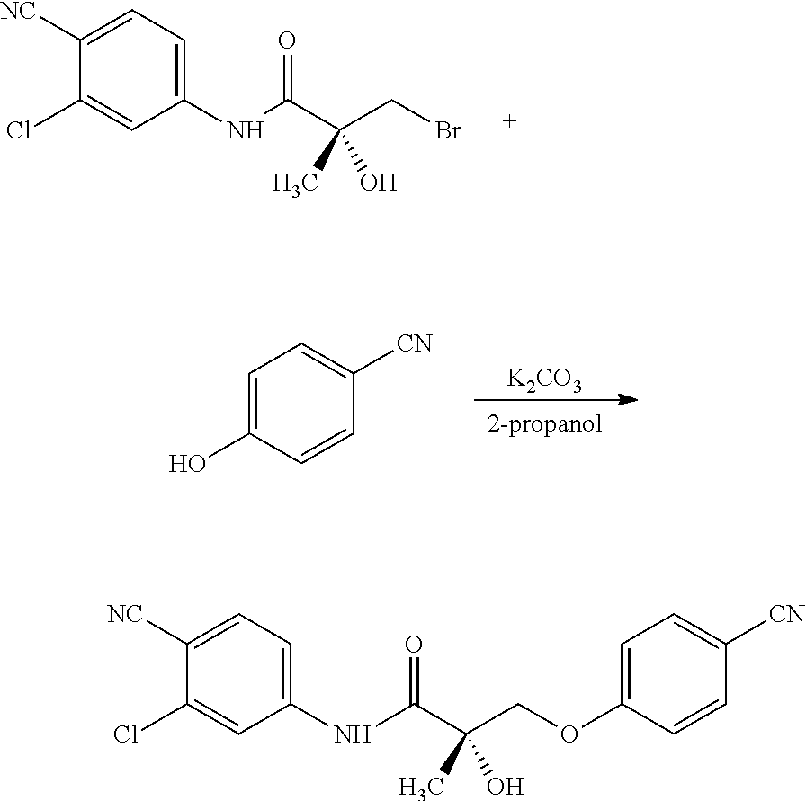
C1([NC])=CC=C(NC(C(COC2=CC=C([CN])C=C2)(C)O)=O)C=C1Cl.C1([NC])=CC=C(NC(C(CBr)(C)O)=O)C=C1Cl.[K2CO3].[2-propanol].C1=C(O)C=CC([CN])=C1
